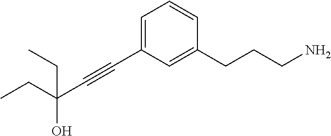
CCC(C#CC1=CC=CC(CCCN)=C1)(CC)O
